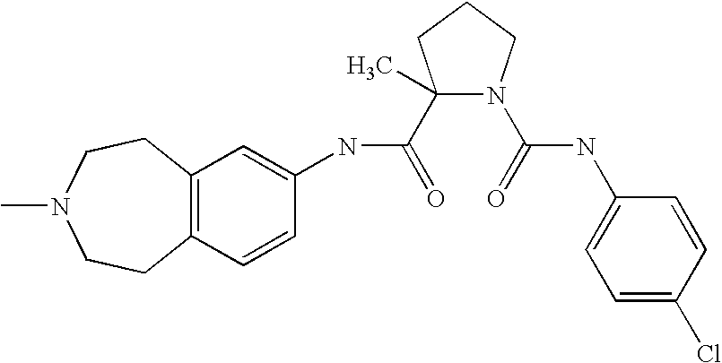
C12=C(C=CC(NC(=O)C3(C)N(C(=O)NC4=CC=C(Cl)C=C4)CCC3)=C1)CCN(C)CC2
